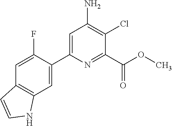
C1=C(F)C(C2=CC(N)=C(Cl)C(C(OC)=O)=N2)=CC2=C1C=CN2
